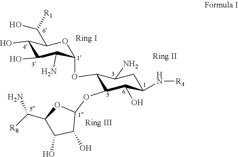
C1(O)C(O)C(N)C(OC2C(OC3OC(C([R8])N)C(O)C3O)C(O)C(N[R4])CC2N)OC1C([R1])O
